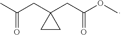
C(=O)(C)CC1(CC(OC)=O)CC1
